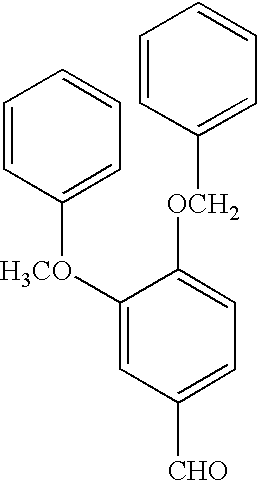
C1=C([H3CO]C2=CC=CC=C2)C([OCH2]C2=CC=CC=C2)=CC=C1[CHO]
